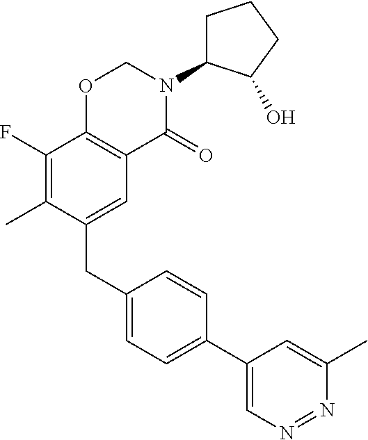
C1(CC2=CC3=C(C(F)=C2C)OCN(C2CCCC2O)C3=O)=CC=C(C2=CN=NC(C)=C2)C=C1
